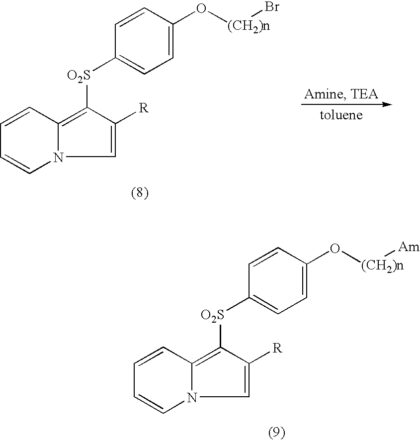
C1=CC2=C([O2S]C3=CC=C(O[(CH2)n][Am])C=C3)C([R])=CN2C=C1.C1=CC2=C([O2S]C3=CC=C(O[(CH2)n]Br)C=C3)C([R])=CN2C=C1
